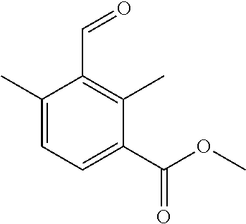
C1(C)=CC=C(C(=O)OC)C(C)=C1C=O
